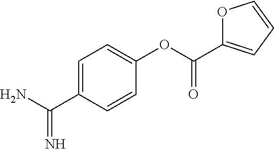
C1=C(C(N)=N)C=CC(OC(=O)C2=CC=CO2)=C1
